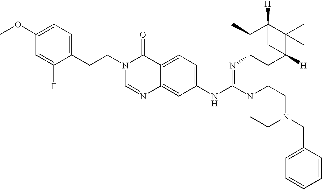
C1(CCN2C=NC3=CC(NC(N4CCN(CC5=CC=CC=C5)CC4)=NC4CC5([H])C(C)(C)C([H])(C4C)C5)=CC=C3C2=O)=CC=C(OC)C=C1F
